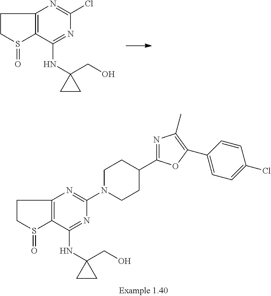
C1CS(=O)C2=C1N=C(Cl)N=C2NC1(CO)CC1.C1CS(=O)C2=C1N=C(N1CCC(C3=NC(C)=C(C4=CC=C(Cl)C=C4)O3)CC1)N=C2NC1(CO)CC1
